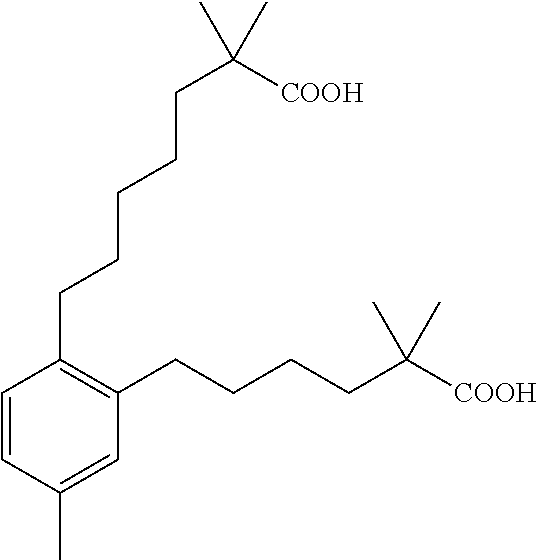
C1=CC(C)=CC(CCCCC([COOH])(C)C)=C1CCCCCC(C)([COOH])C
